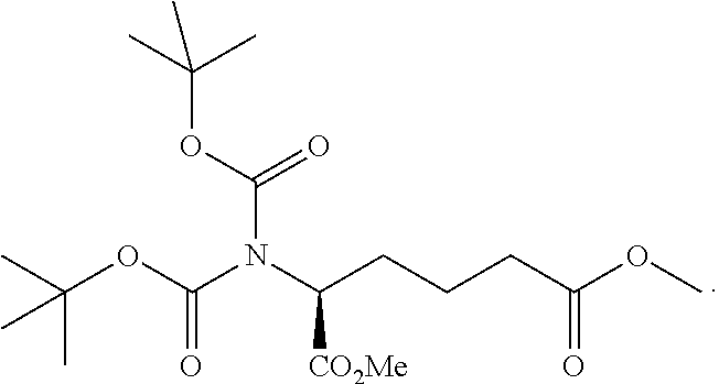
N(C(CCCC(OC)=O)[CO2Me])(C(OC(C)(C)C)=O)C(OC(C)(C)C)=O
